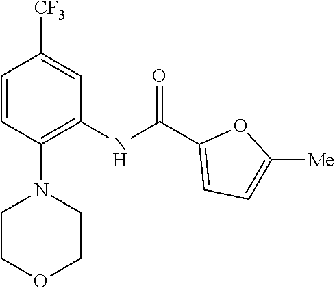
C1=CC(N2CCOCC2)=C(NC(C2=CC=C([Me])O2)=O)C=C1[CF3]
